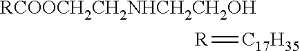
[RCOOCH2CH2NHCH2CH2OH].[R]=[C17H35]
